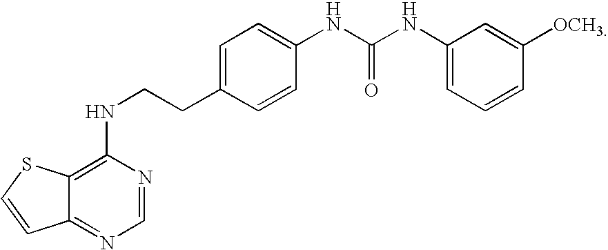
C12=NC=NC(NCCC3=CC=C(NC(NC4=CC=CC([OCH3])=C4)=O)C=C3)=C1SC=C2
